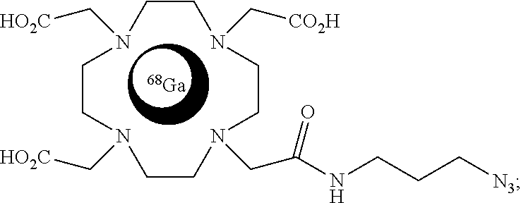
[Ga].N1(C[HO2C])CCN(C[CO2H])CCN(CC(NCCC[N3])=O)CCN(C[HO2C])CC1
